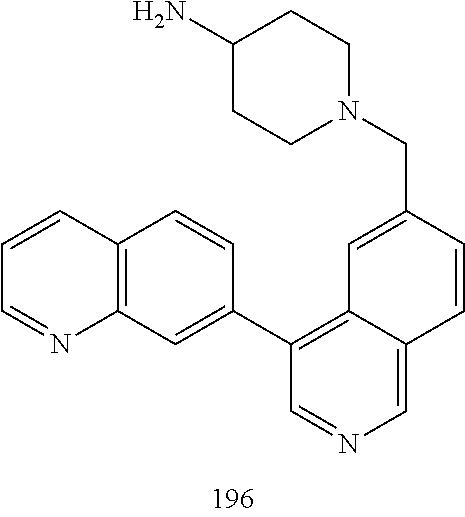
C1(N)CCN(CC2=CC3=C(C4=CC5=C(C=C4)C=CC=N5)C=NC=C3C=C2)CC1
